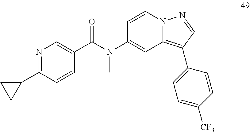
C1=CN2C(=C(C3=CC=C([CF3])C=C3)C=N2)C=C1N(C(C1=CN=C(C2CC2)C=C1)=O)C
